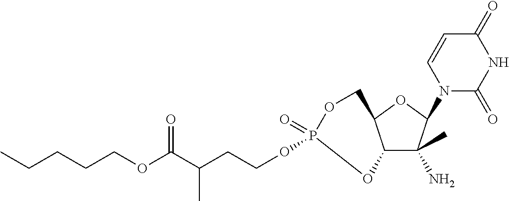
C12C(C)(N)C(N3C(=O)NC(=O)C=C3)OC1COP(=O)(OCCC(C(OCCCCC)=O)C)O2
